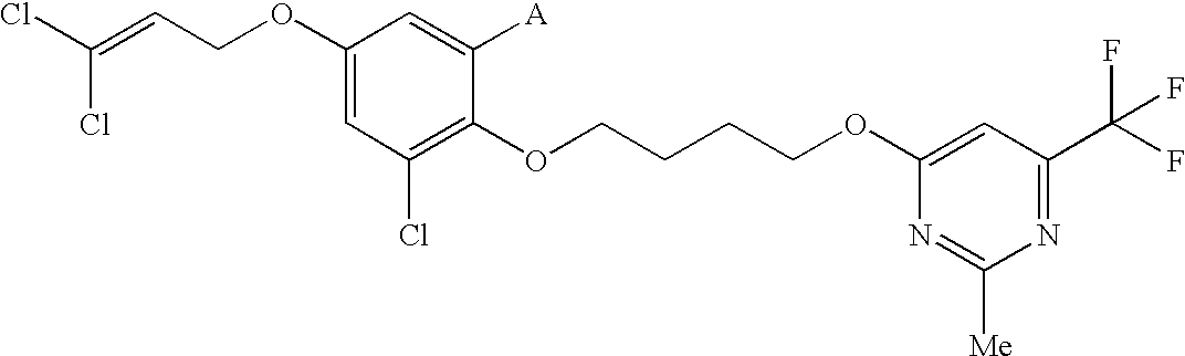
C1(OCC=C(Cl)Cl)=CC(Cl)=C(OCCCCOC2=CC(C(F)(F)F)=NC([Me])=N2)C([A])=C1
